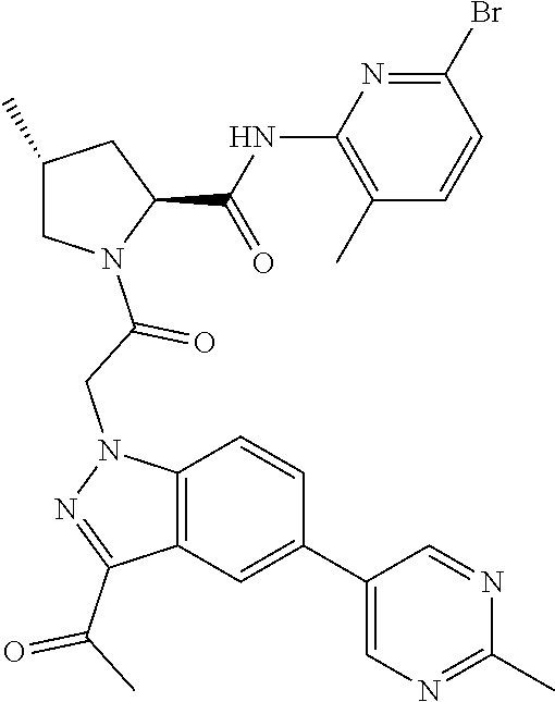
C1(C)CN(C(=O)CN2C3=C(C=C(C4=CN=C(C)N=C4)C=C3)C(C(C)=O)=N2)C(C(NC2=C(C)C=CC(Br)=N2)=O)C1
